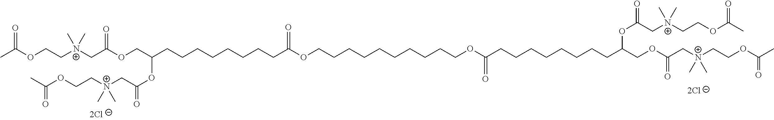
C(C[N+](CC(OCC(CCCCCCCCC(OCCCCCCCCCCOC(CCCCCCCCC(COC(C[N+](CCOC(C)=O)(C)C)=O)OC(=O)C[N+](CCOC(C)=O)(C)C)=O)=O)OC(=O)C[N+](CCOC(C)=O)(C)C)=O)(C)C)OC(=O)C
